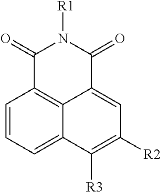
C1=CC=C2C3=C1C(=O)N([R1])C(=O)C3=CC([R2])=C2[R3]
